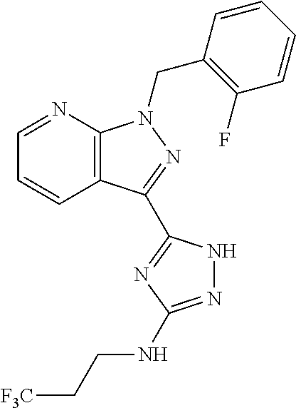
C1=NC2=C(C=C1)C(C1=NC(NCC[F3C])=NN1)=NN2CC1=C(F)C=CC=C1
